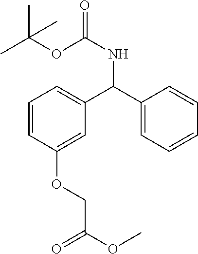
C1=CC(OCC(OC)=O)=CC(C(C2=CC=CC=C2)NC(OC(C)(C)C)=O)=C1
